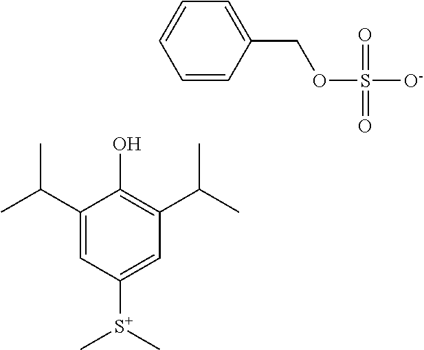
C1(C(C)C)=CC([S+](C)C)=CC(C(C)C)=C1O.C1=CC(COS([O-])(=O)=O)=CC=C1
